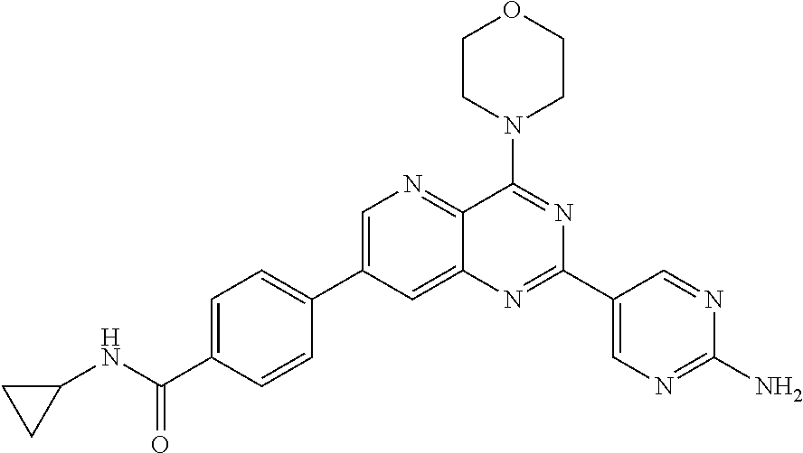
C1=C(C2=NC3=CC(C4=CC=C(C(=O)NC5CC5)C=C4)=CN=C3C(N3CCOCC3)=N2)C=NC(N)=N1
